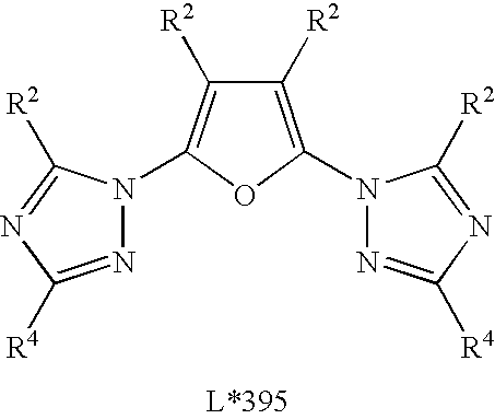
N1=C([R4])N=C([R2])N1C1=C([R2])C([R2])=C(N2N=C([R4])N=C2[R2])O1
